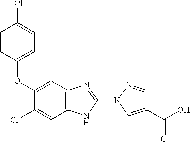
C12=C(N=C(N3C=C(C(O)=O)C=N3)N1)C=C(OC1=CC=C(Cl)C=C1)C(Cl)=C2
